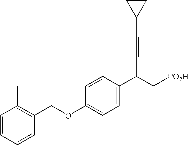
C1=CC=CC(COC2=CC=C(C(C#CC3CC3)C[CO2H])C=C2)=C1C
